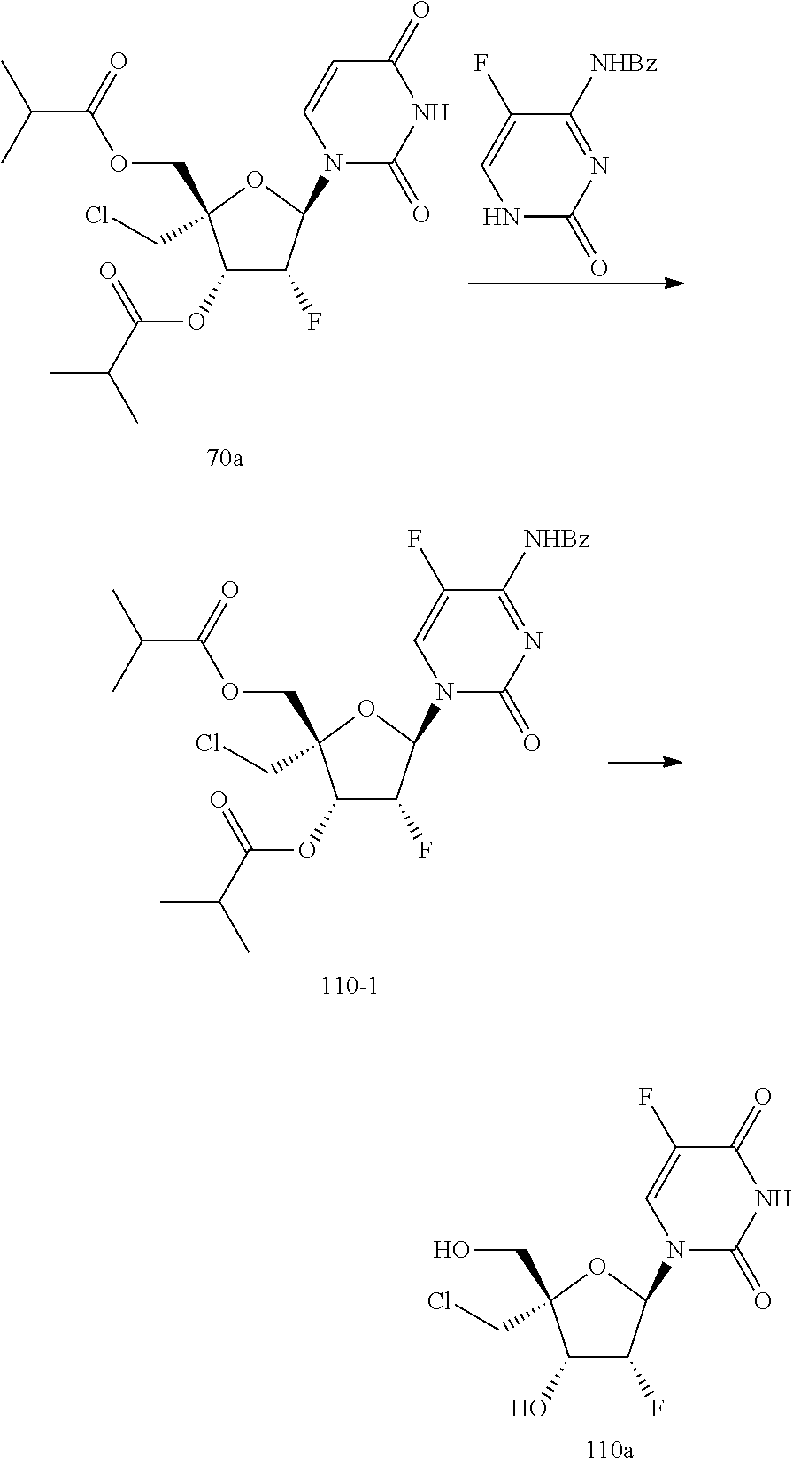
N1(C2C(F)C(OC(C(C)C)=O)C(COC(C(C)C)=O)(CCl)O2)C(=O)N=C([NHBz])C(F)=C1.N1(C2C(F)C(O)C(CO)(CCl)O2)C(=O)NC(=O)C(F)=C1.N1(C2C(F)C(OC(C(C)C)=O)C(COC(C(C)C)=O)(CCl)O2)C(=O)NC(=O)C=C1.N1=C([NHBz])C(F)=CNC1=O
